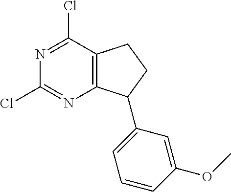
C12=C(C(Cl)=NC(Cl)=N1)CCC2C1=CC=CC(OC)=C1
